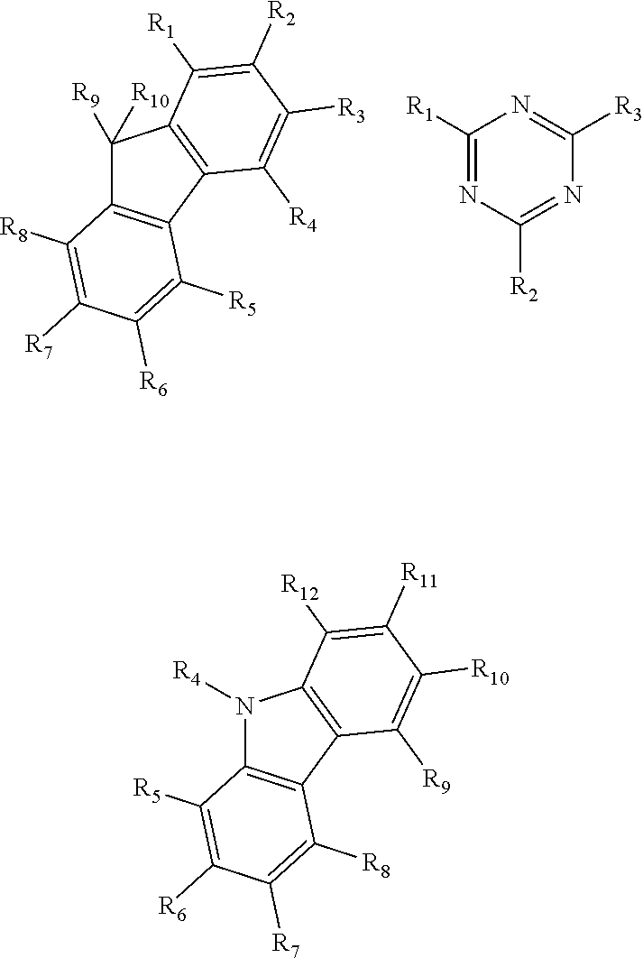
C1([R9])([R10])C2=C(C3=C1C([R1])=C([R2])C([R3])=C3[R4])C([R5])=C([R6])C([R7])=C2[R8].C1([R1])=NC([R2])=NC([R3])=N1.N1([R4])C2=C(C3=C1C([R12])=C([R11])C([R10])=C3[R9])C([R8])=C([R7])C([R6])=C2[R5]
